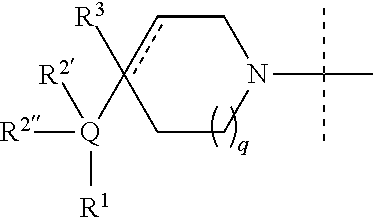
c1([R3])([Q]([R2])([R1])[R2])cCN(C(C)(C)C)CC1
